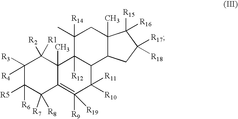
C12C3C(C)(CC([R14])(C)C1([R12])C1(C)C([R1])([R2])C([R3])([R4])C([R6])([R5])C([R7])([R8])C1=C([R9])([R19])C2([R11])[R10])C([R15])([R16])C([R17])([R18])C3
